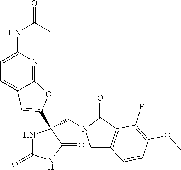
C(N1CC2=C(C1=O)C(F)=C(OC)C=C2)C1(C2=CC3=CC=C(NC(C)=O)N=C3O2)NC(=O)NC1=O
